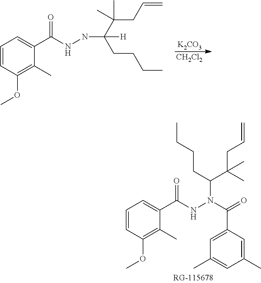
C1=CC(OC)=C(C)C(C(NNC(C(CC=C)(C)C)(CCCC)[H])=O)=C1.[K2CO3].[CH2Cl2].C1=CC(OC)=C(C)C(C(NN(C(=O)C2=CC(C)=CC(C)=C2)C(CCCC)C(C)(CC=C)C)=O)=C1
